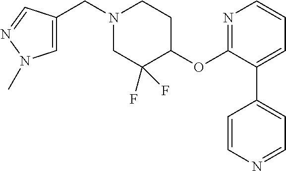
C1=C(CN2CC(F)(F)C(OC3=NC=CC=C3C3=CC=NC=C3)CC2)C=NN1C
